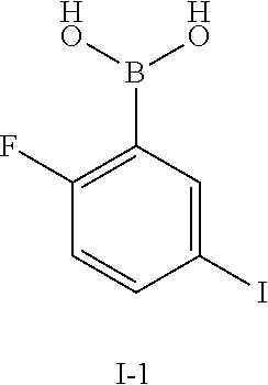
C1(F)=C(B([HO])[HO])C=C(I)C=C1.[I-]
